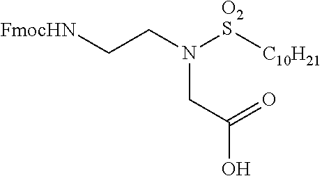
[FmocHN]CCN([O2S][C10H21])CC(O)=O
